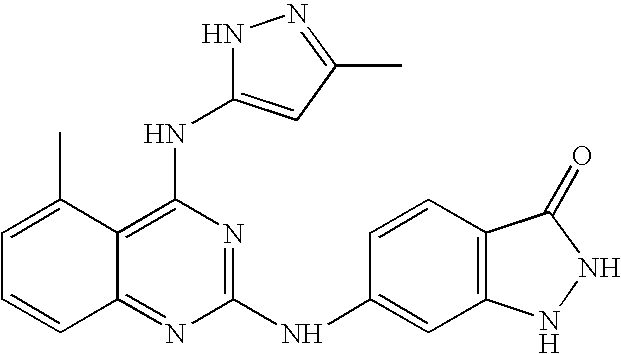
N1=C2C=CC=C(C)C2=C(NC2=CC(C)=NN2)N=C1NC1=CC2=C(C=C1)C(=O)NN2
